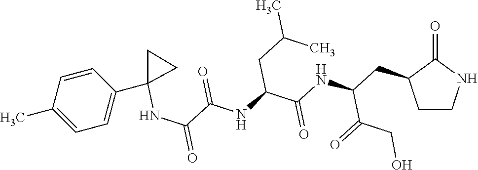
C1CNC(=O)C1CC(NC(C(NC(C(NC1(C2=CC=C(C)C=C2)CC1)=O)=O)CC(C)C)=O)C(=O)CO
